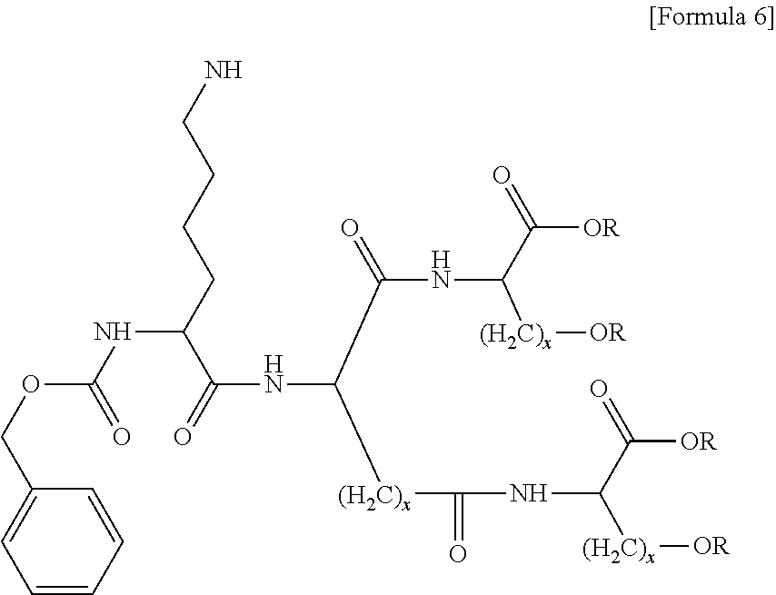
C1=CC=CC(COC(NC(CCCCN)C(=O)NC(C(NC(C([OR])=O)[(H2C)x][OR])=O)[(H2C)x]C(NC(C([OR])=O)[(H2C)x][OR])=O)=O)=C1
